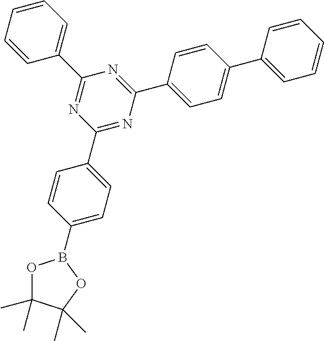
O1C(C)(C)C(C)(C)OB1C1=CC=C(C2=NC(C3=CC=C(C4=CC=CC=C4)C=C3)=NC(C3=CC=CC=C3)=N2)C=C1
